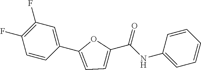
C1(F)=C(F)C=CC(C2=CC=C(C(NC3=CC=CC=C3)=O)O2)=C1
